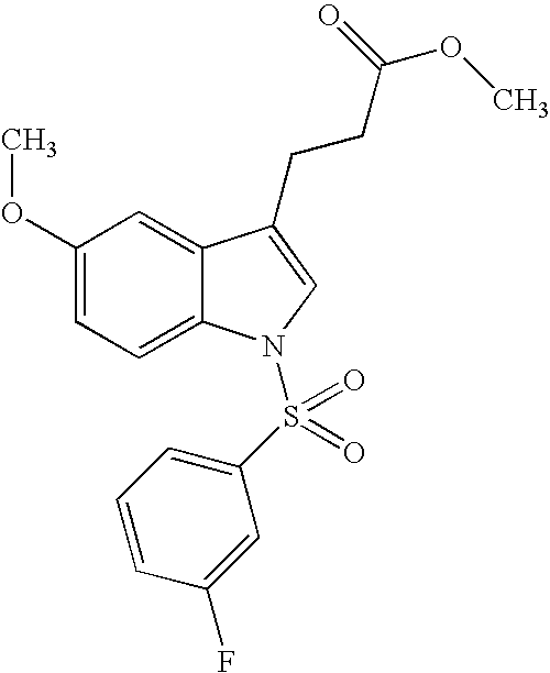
C1(OC)=CC=C2C(=C1)C(CCC(OC)=O)=CN2S(C1=CC=CC(F)=C1)(=O)=O
